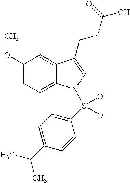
C12=CC(OC)=CC=C1N(S(C1=CC=C(C(C)C)C=C1)(O)O)C=C2CCC(O)=O
